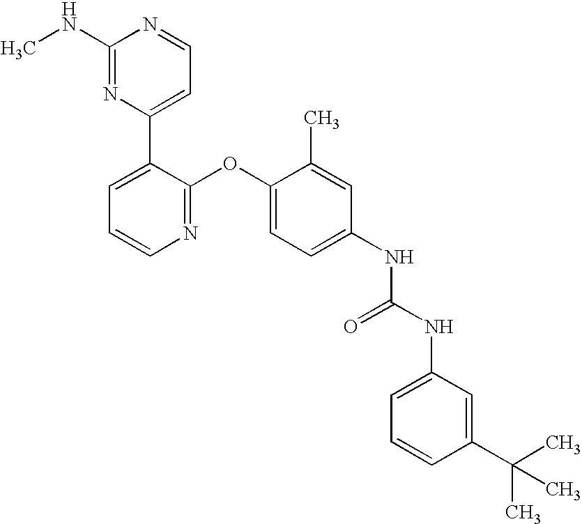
C1(NC)=NC(C2=CC=CN=C2OC2=CC=C(NC(NC3=CC=CC(C(C)(C)C)=C3)=O)C=C2C)=CC=N1
